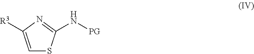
C1=C([R3])N=C(N[PG])S1
